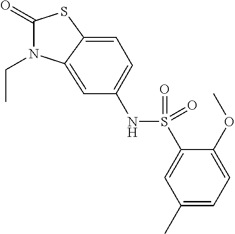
C1(=O)N(CC)C2=CC(NS(C3=CC(C)=CC=C3OC)(=O)=O)=CC=C2S1
